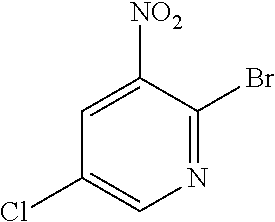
C1(Cl)=CN=C(Br)C([NO2])=C1
